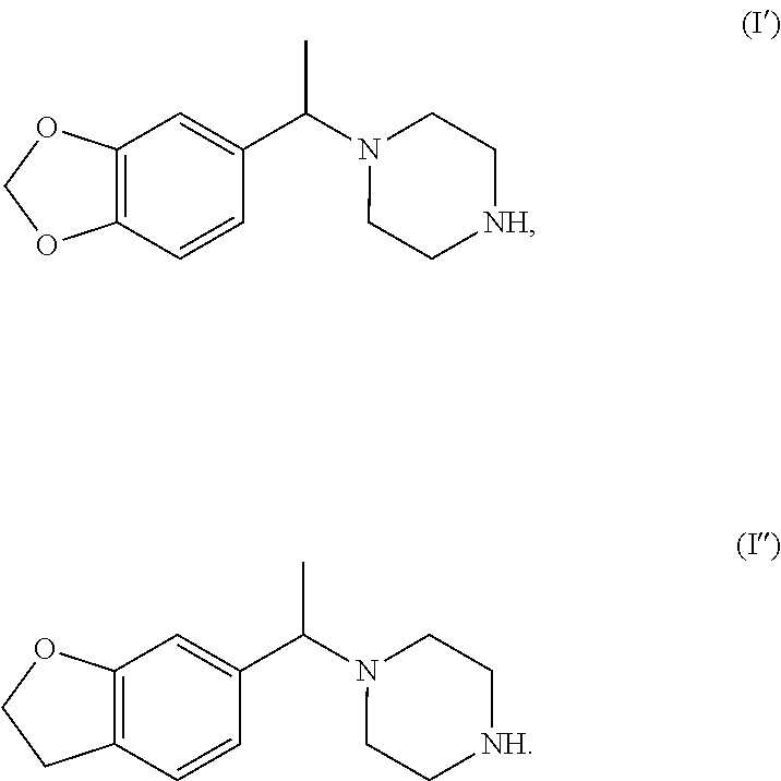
C12=C(C=CC(C(N3CC[NH]CC3)C)=C1)OCO2.C12=C(C=CC(C(N3CC[NH]CC3)C)=C1)CCO2
